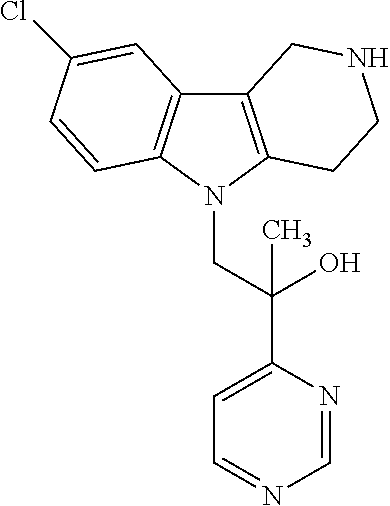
C12=C(N(CC(C3=CC=NC=N3)(O)C)C3=C1C=C(Cl)C=C3)CCNC2
